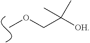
COCC([OH])(C)C
